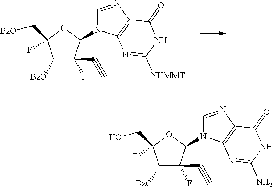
C1([BzO])C(F)(C#C)C(N2C=NC3=C2N=C([NHMMT])NC3=O)OC1(F)C[BzO].C1([BzO])C(F)(C#C)C(N2C=NC3=C2N=C(N)NC3=O)OC1(F)CO
